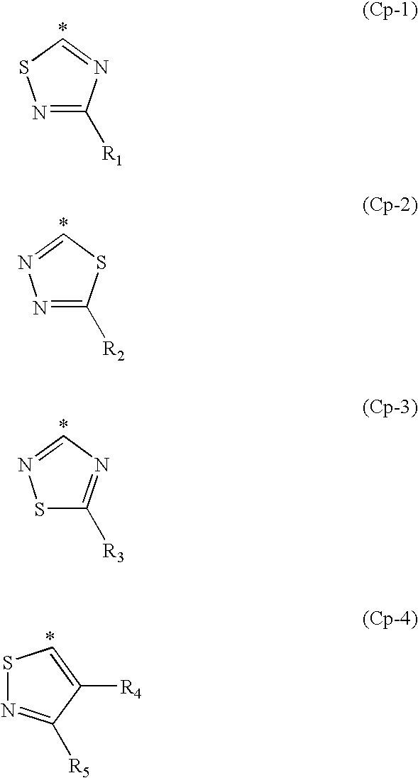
C1=NC([R1])=NS1.C1=NN=C([R2])S1.C1=NSC([R3])=N1.S1N=C([R5])C([R4])=C1
